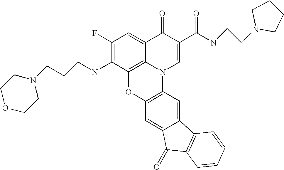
C1(F)=C(NCCCN2CCOCC2)C2=C3C(=C1)C(=O)C(C(NCCN1CCCC1)=O)=CN3C1=C(O2)C=C2C(=C1)C1=C(C2=O)C=CC=C1
